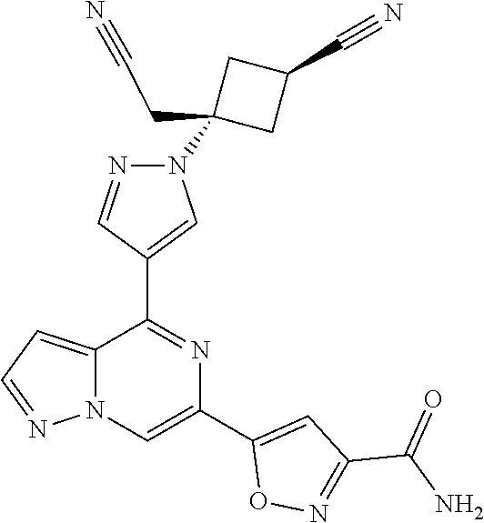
C12=CC=NN1C=C(C1=CC(C(N)=O)=NO1)N=C2C1=CN(C2(CC#N)CC(C#N)C2)N=C1
